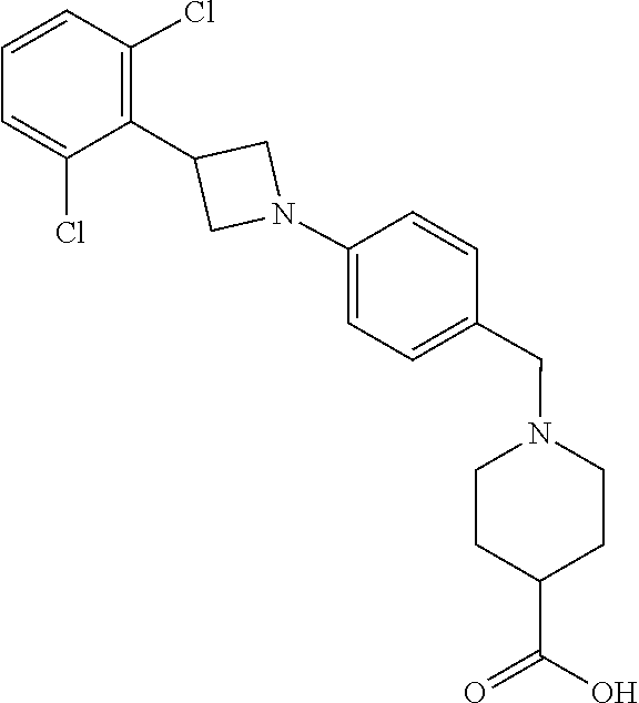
C1=C(Cl)C(C2CN(C3=CC=C(CN4CCC(C(=O)O)CC4)C=C3)C2)=C(Cl)C=C1
